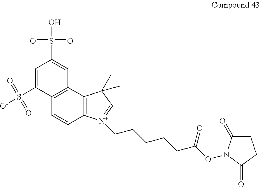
C1=C(S([O-])(=O)=O)C2=C(C=C1S(O)(=O)=O)C1=C(C=C2)[N+](CCCCCC(ON2C(=O)CCC2=O)=O)=C(C)C1(C)C
